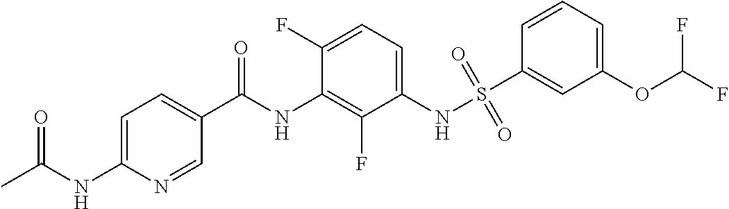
S(NC1=CC=C(F)C(NC(C2=CC=C(NC(C)=O)N=C2)=O)=C1F)(=O)(=O)C1=CC(OC(F)F)=CC=C1
